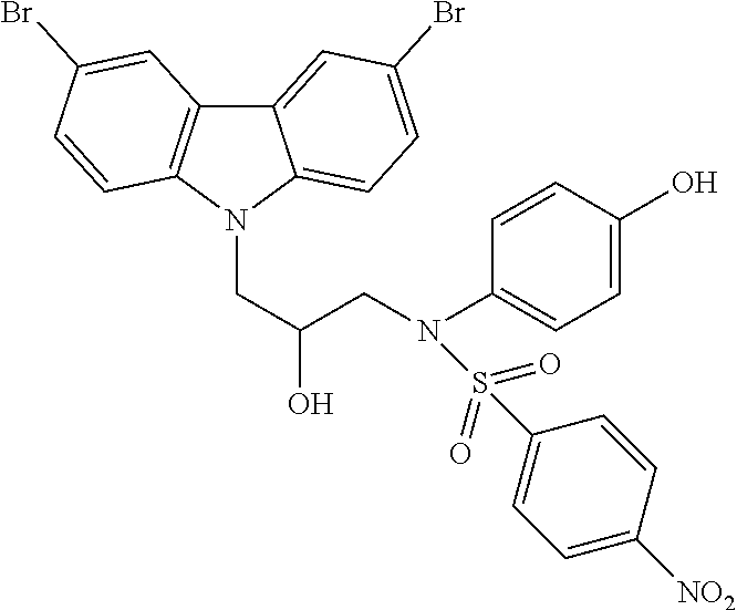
C12=CC(Br)=CC=C1N(CC(O)CN(C1=CC=C(O)C=C1)S(C1=CC=C([NO2])C=C1)(=O)=O)C1=C2C=C(Br)C=C1
